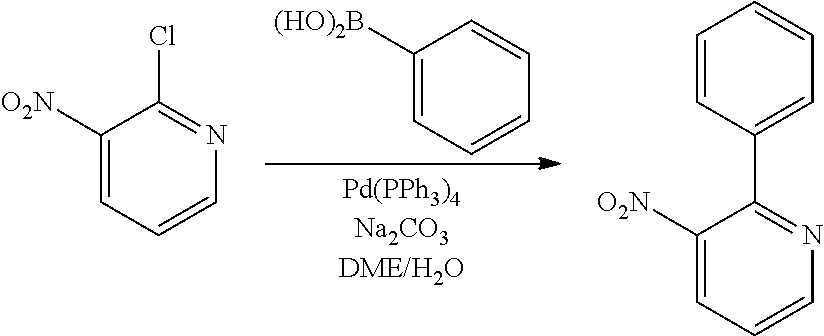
C1([(HO)2B])=CC=CC=C1.C1([O2N])=CC=CN=C1Cl.C1([O2N])=CC=CN=C1C1=CC=CC=C1
